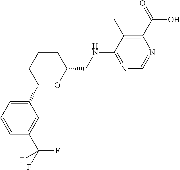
C1=CC(C(F)(F)F)=CC(C2CCCC(CNC3=NC=NC(C(=O)O)=C3C)O2)=C1
